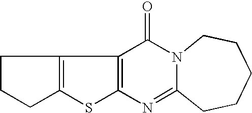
C1CCC2=C1C1=C(S2)N=C2N(C1=O)CCCCC2
